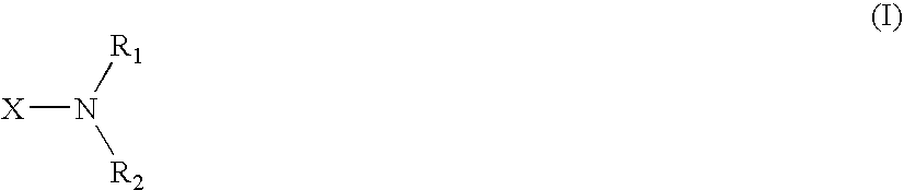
[X]N([R1])[R2]
